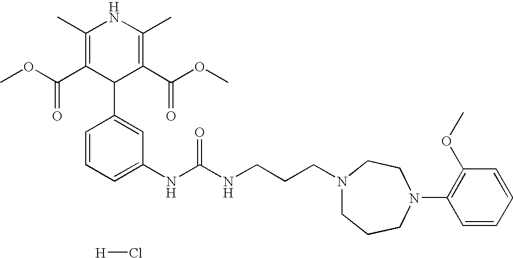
COC(C1=C(C)NC(C)=C(C(OC)=O)C1C1=CC(NC(NCCCN2CCCN(C3=C(OC)C=CC=C3)CC2)=O)=CC=C1)=O.[H]Cl
